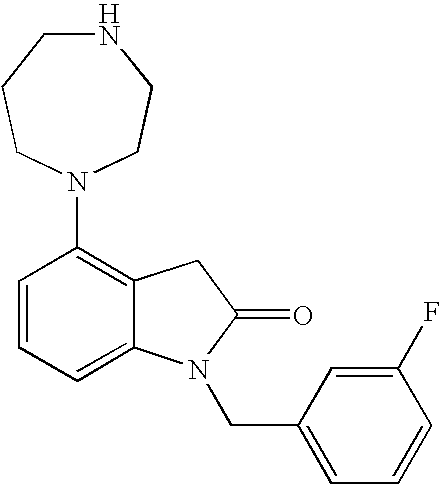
C1=CC=C2C(=C1N1CCNCCC1)CC(=O)N2CC1=CC=CC(F)=C1
